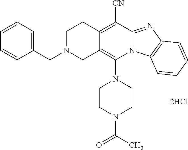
[2HCl].C12=C(N3CCN(C(=O)C)CC3)N3C(=NC4=C3C=CC=C4)C([CN])=C1CCN(CC1=CC=CC=C1)C2
